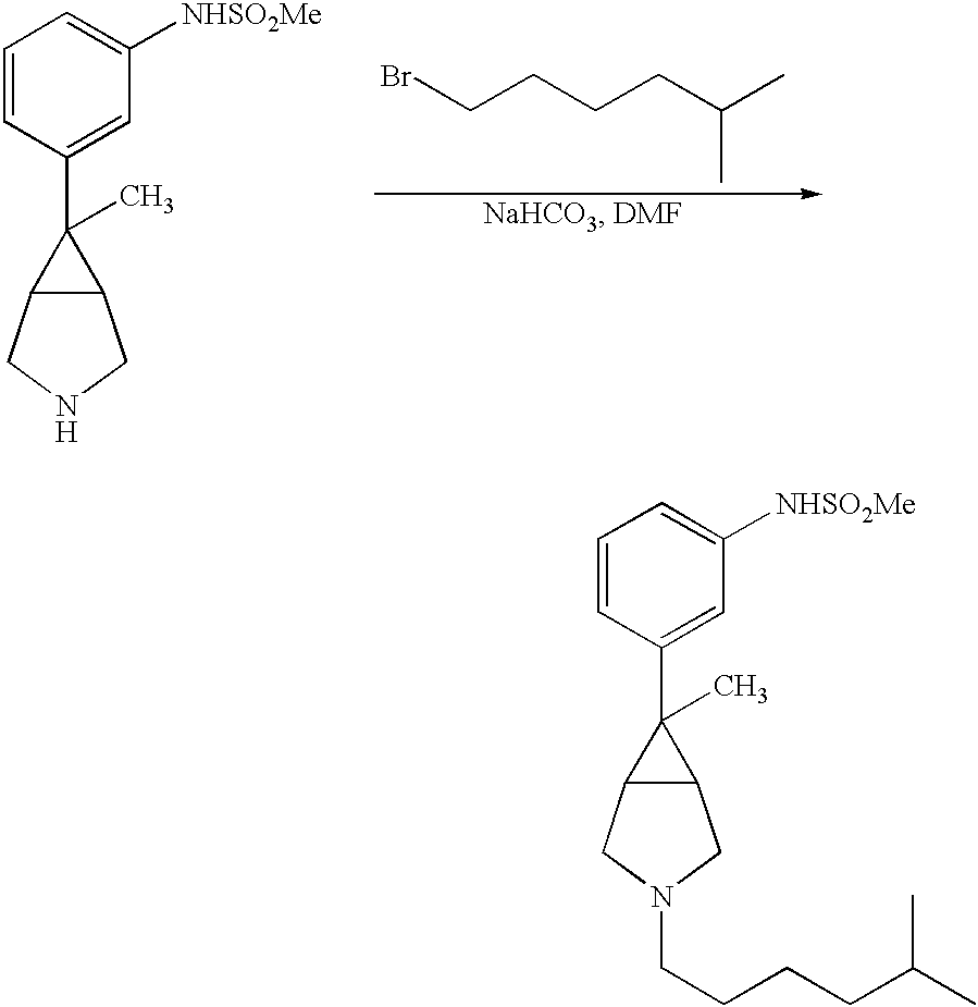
C1=CC(C2(C)C3C2CN(CCCCC(C)C)C3)=CC([NHSO2Me])=C1.C1=CC(C2(C)C3C2CNC3)=CC([NHSO2Me])=C1.[H].BrCCCCC(C)C
